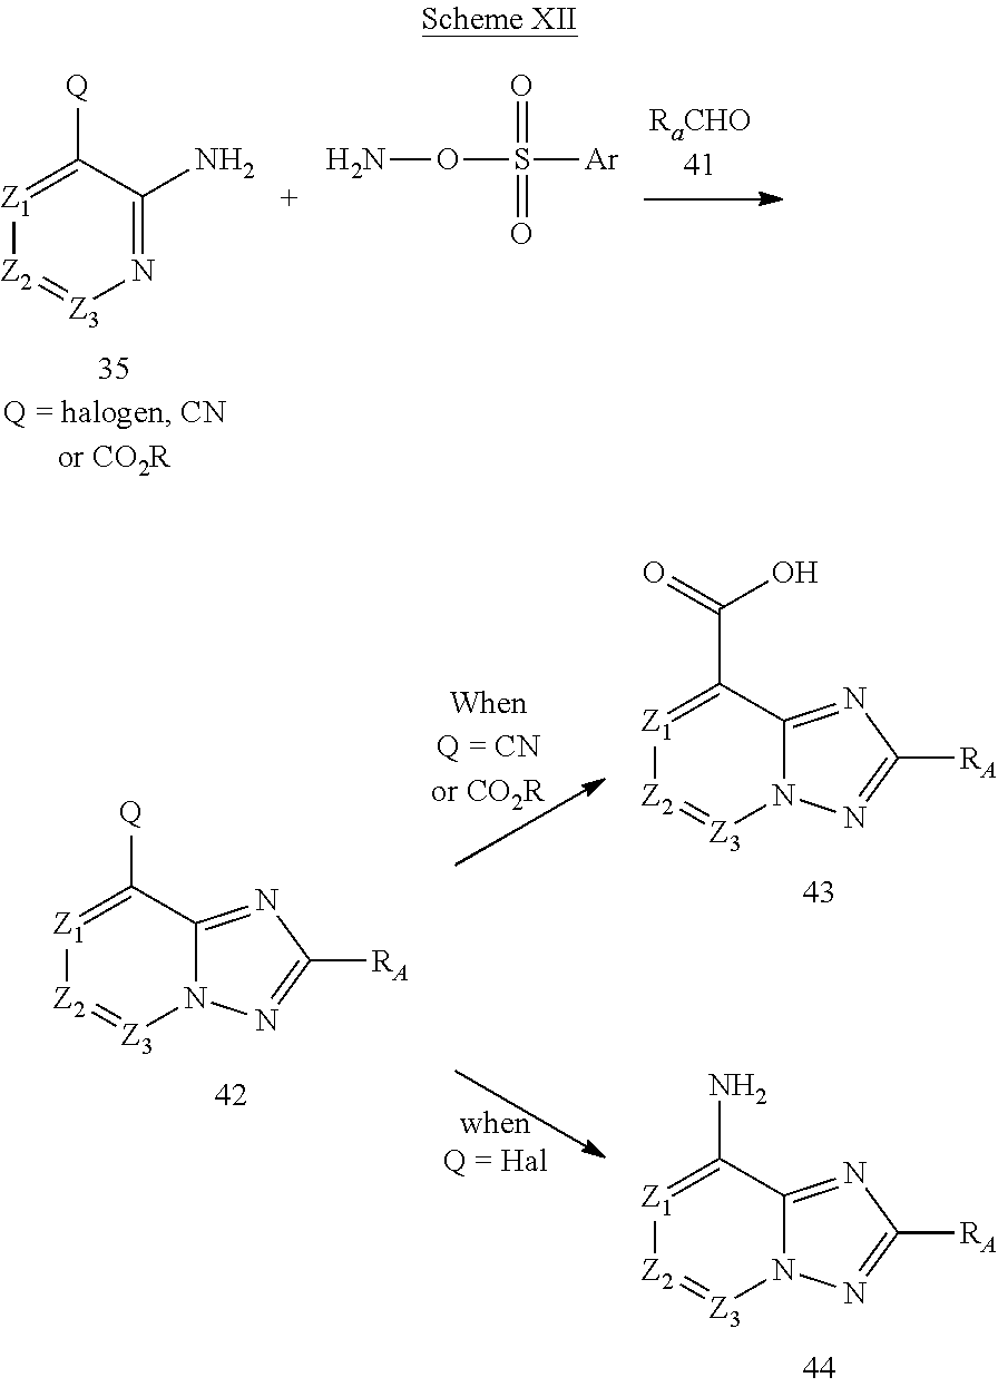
N1=C(N)C([Q])=[Z1][Z2]=[Z3]1.S(=O)(=O)([Ar])ON.N12C(=NC([RA])=N1)C([Q])=[Z1][Z2]=[Z3]2.N12C(=NC([RA])=N1)C(C(=O)O)=[Z1][Z2]=[Z3]2.N12C(=NC([RA])=N1)C(N)=[Z1][Z2]=[Z3]2
